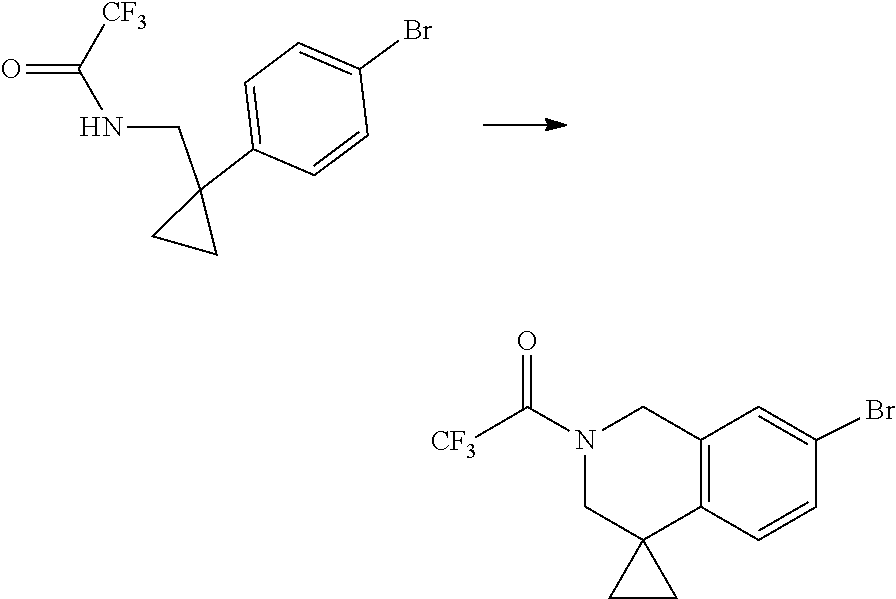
C1=C(Br)C=CC(C2(CNC(=O)[CF3])CC2)=C1.C1=C(Br)C=CC2=C1CN(C(=O)[CF3])CC21CC1
